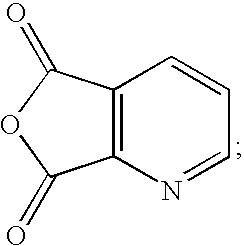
O1C(=O)C2=C(C1=O)C=CC=N2
